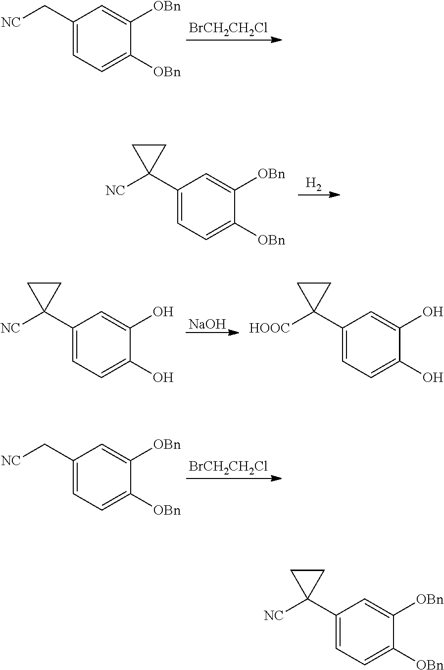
C1(C[NC])=CC=C([OBn])C([OBn])=C1.[BrCH2CH2Cl].[H2].C1(C2([NC])CC2)=CC=C([OBn])C([OBn])=C1.[NaOH].C1(C2([NC])CC2)=CC=C(O)C(O)=C1.C1(C2([HOOC])CC2)=CC=C(O)C(O)=C1.C1(C[NC])=CC=C([OBn])C([OBn])=C1.[BrCH2CH2Cl].C1(C2([NC])CC2)=CC=C([OBn])C([OBn])=C1
